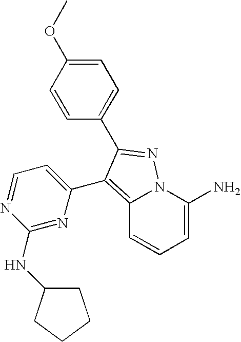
C1=C(N)N2C(=C(C3=CC=NC(NC4CCCC4)=N3)C(C3=CC=C(OC)C=C3)=N2)C=C1
